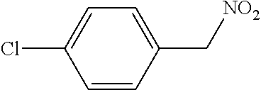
ClC1=CC=C(C[NO2])C=C1
